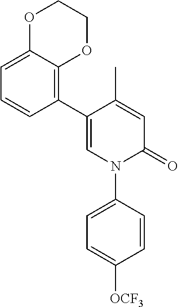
C1=C(C)C(C2=C3C(=CC=C2)OCCO3)=CN(C2=CC=C([OCF3])C=C2)C1=O
